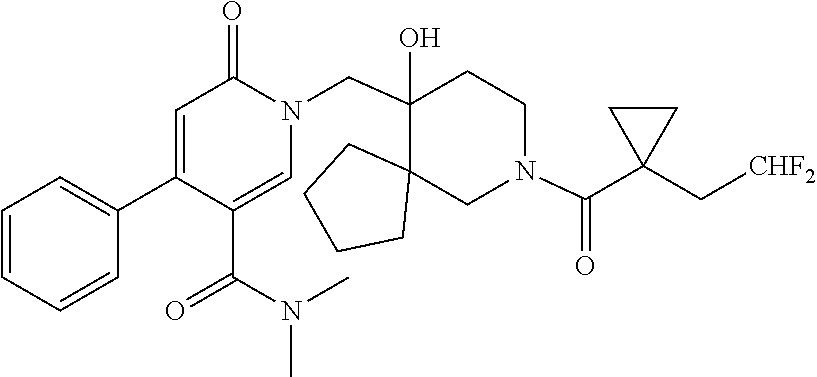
C1(C2=CC=CC=C2)=CC(=O)N(CC2(O)C3(CCCC3)CN(C(C3(C[CHF2])CC3)=O)CC2)C=C1C(N(C)C)=O
